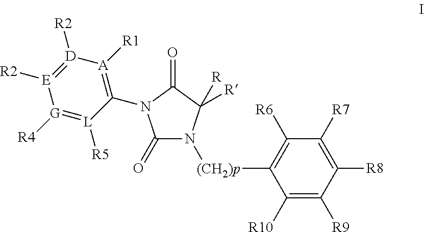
C1(=O)N(C2=[A]([R1])[D]([R2])=[E]([R2])[G]([R4])=[L]2[R5])C(=O)C([R])([R])N1[(CH2)p]C1=C([R6])C([R7])=C([R8])C([R9])=C1[R10]
